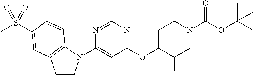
C1(N2CCC3=C2C=CC(S(C)(=O)=O)=C3)=CC(OC2C(F)CN(C(OC(C)(C)C)=O)CC2)=NC=N1
